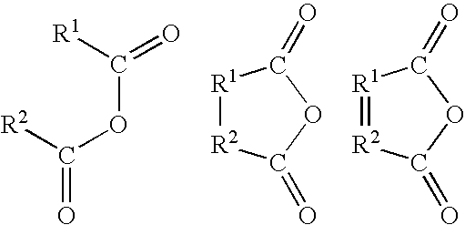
[R2]C(OC([R1])=O)=O.[R1]1[R2]C(=O)OC1=O.[R1]1=[R2]C(=O)OC1=O
